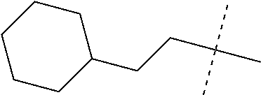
C(CC(C)(C)C)C1CCCCC1
